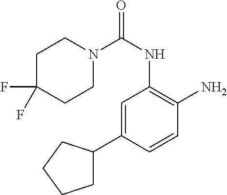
C1N(C(NC2=C(N)C=CC(C3CCCC3)=C2)=O)CCC(F)(F)C1
